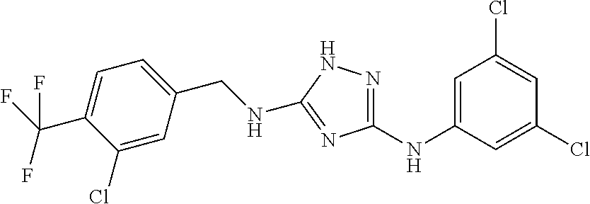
C1=C(NC2=NNC(NCC3=CC=C(C(F)(F)F)C(Cl)=C3)=N2)C=C(Cl)C=C1Cl
